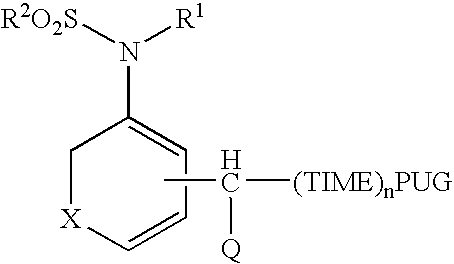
C1[X]C=CC=C1N([R2O2S])[R1].CC([(TIME)nPUG])[Q]
